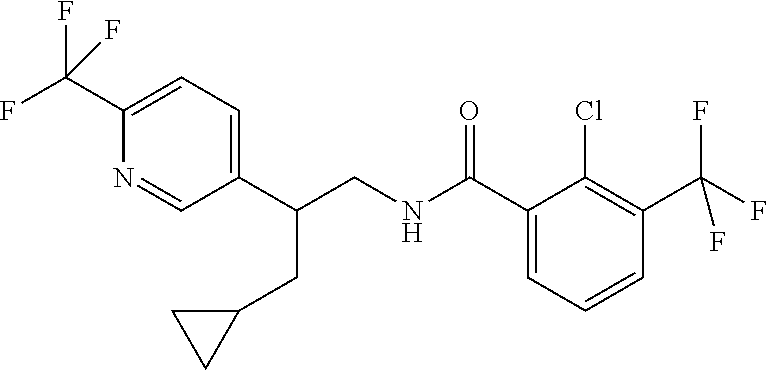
C1(C(CNC(=O)C2=CC=CC(C(F)(F)F)=C2Cl)CC2CC2)=CC=C(C(F)(F)F)N=C1
